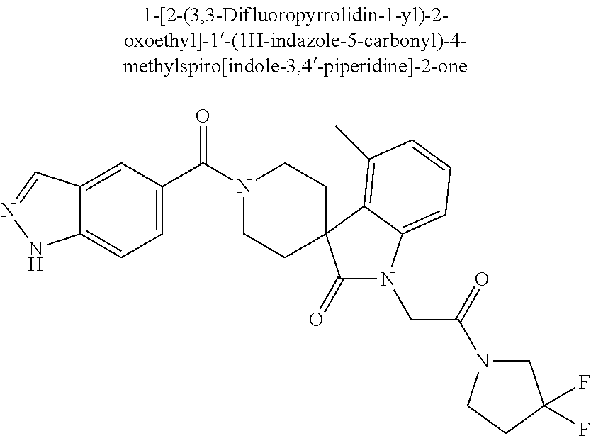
N1(C(C2=CC=C3C(=C2)C=NN3)=O)CCC2(CC1)C(=O)N(CC(=O)N1CC(F)(F)CC1)C1=CC=CC(C)=C12
